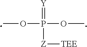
[Y]=P([Z][TEE])(OC)OC
